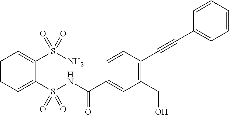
C1=CC=C(S(NC(C2=CC(CO)=C(C#CC3=CC=CC=C3)C=C2)=O)(=O)=O)C(S(N)(=O)=O)=C1
